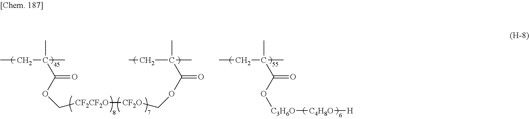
CCC(C)(C)C(O[C3H6O][C4H8O][H])=O.CCC(C)(C)C(OC[CF2CF2O][CF2O]COC(C(C)(C)CC)=O)=O
